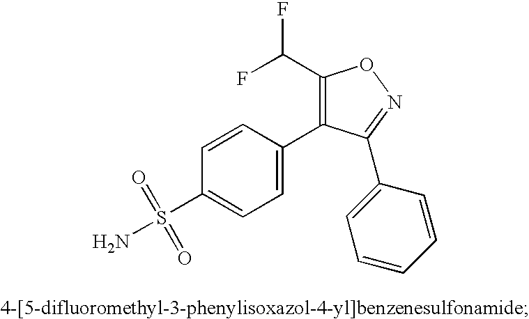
C1=C(C2=C(C(F)F)ON=C2C2=CC=CC=C2)C=CC(S(N)(=O)=O)=C1
